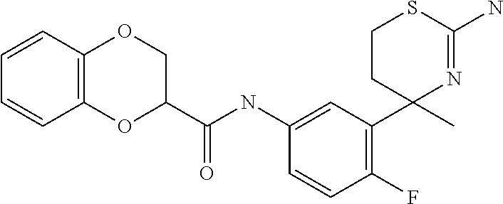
C1(NC(C2COC3=C(O2)C=CC=C3)=O)=CC(C2(C)N=C(N)SCC2)=C(F)C=C1
